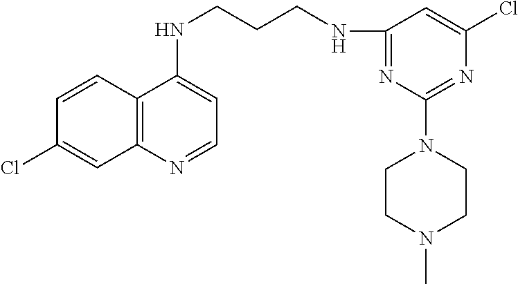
C12=C(N=CC=C1NCCCNC1=NC(N3CCN(C)CC3)=NC(Cl)=C1)C=C(Cl)C=C2
